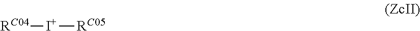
[RC04][I+][RC05]
